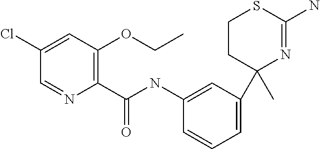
C1(Cl)=CC(OCC)=C(C(NC2=CC(C3(C)N=C(N)SCC3)=CC=C2)=O)N=C1
